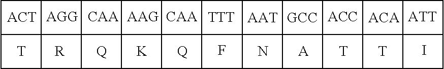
C1C2C34C1C1C35C36C1C1C37C38C1C1C39C3%10C1C1C3%11C3%12C1C1C3%13C(C1)CC%13C%12C%11C%10C9C8C7C6C5C4C2.[CAA].[AAG].[ACA].[R].[Q].[K].F.N.[T].[T].I.[T].[TTT]
